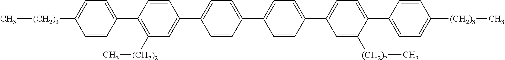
C[(CH2)3]C1=CC=C(C2=C([(CH2)2]C)C=C(C3=CC=C(C4=CC=C(C5=CC=C(C6=CC=C([(CH2)3]C)C=C6)C([(CH2)2]C)=C5)C=C4)C=C3)C=C2)C=C1
